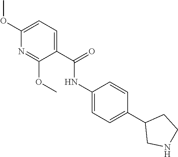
C1(NC(C2=CC=C(OC)N=C2OC)=O)=CC=C(C2CNCC2)C=C1
